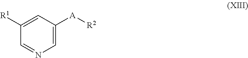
C1([R1])=CC([A][R2])=CN=C1
